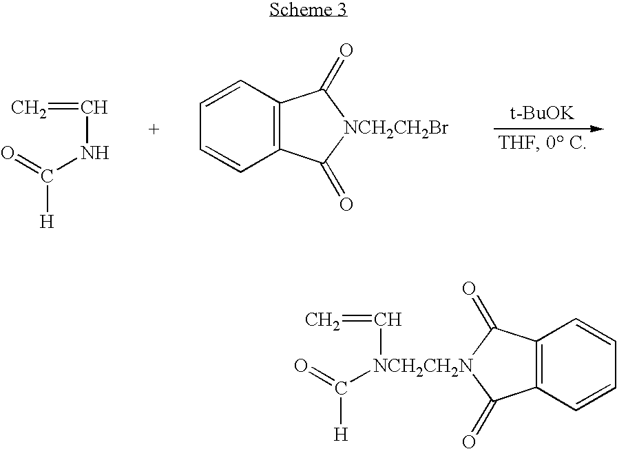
[t-BuOK].C=CNC([H])=O.C1=CC2=C(C=C1)C(=O)[NCH2CH2Br]C2=O.C1=CC2=C(C=C1)C(=O)[NCH2CH2N](C(=O)[H])(C=C)C2=O
